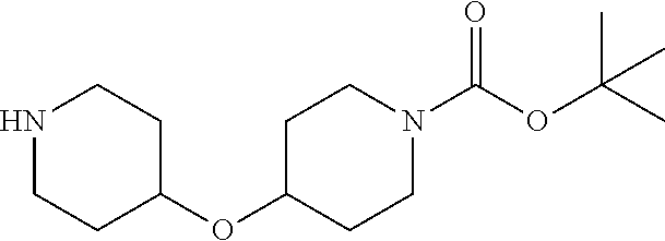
C1C(OC2CCNCC2)CCN(C(OC(C)(C)C)=O)C1
